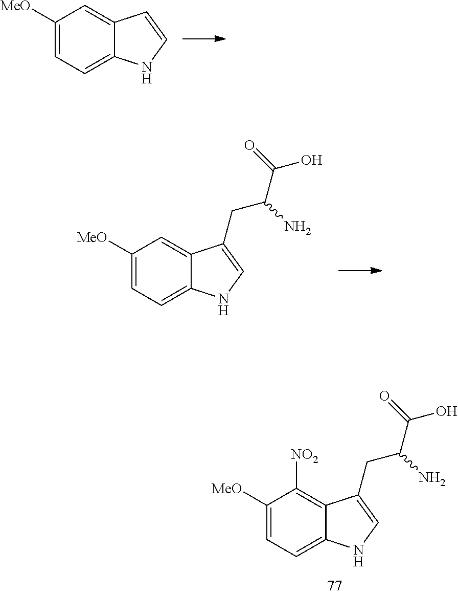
C1([MeO])=CC=C2C(=C1)C=CN2.C1([MeO])=CC=C2C(=C1)C(CC(N)C(O)=O)=CN2.C1([MeO])=CC=C2C(=C1[NO2])C(CC(N)C(O)=O)=CN2
